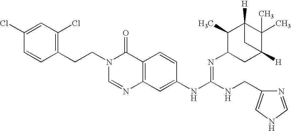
C1(Cl)=CC(Cl)=C(CCN2C=NC3=C(C2=O)C=CC(NC(NCC2=CNC=N2)=NC2CC4([H])C(C)(C)C([H])(C2C)C4)=C3)C=C1
